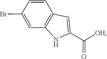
C1=CC2=C(NC(C([OH])=O)=C2)C=C1Br
